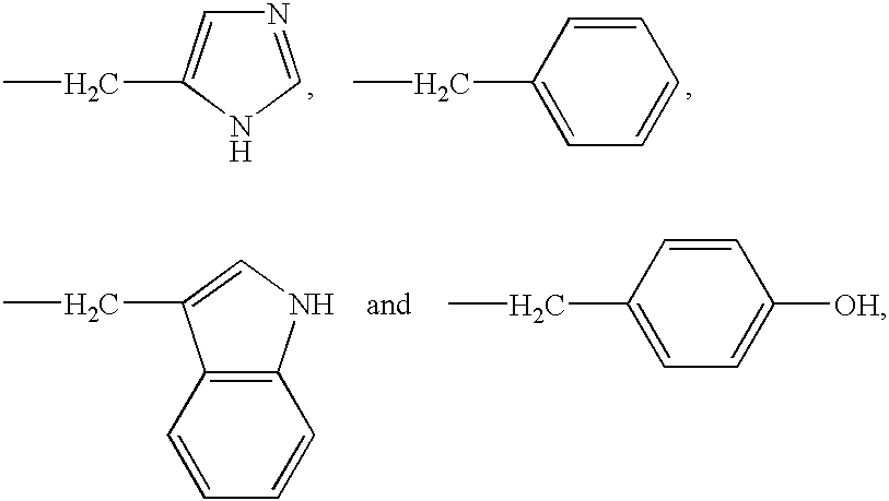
N1=CNC(CC)=C1.C1(CC)=CC=CC=C1.C1=CC=CC2=C1C(CC)=CN2.C1(CC)=CC=C([OH])C=C1
